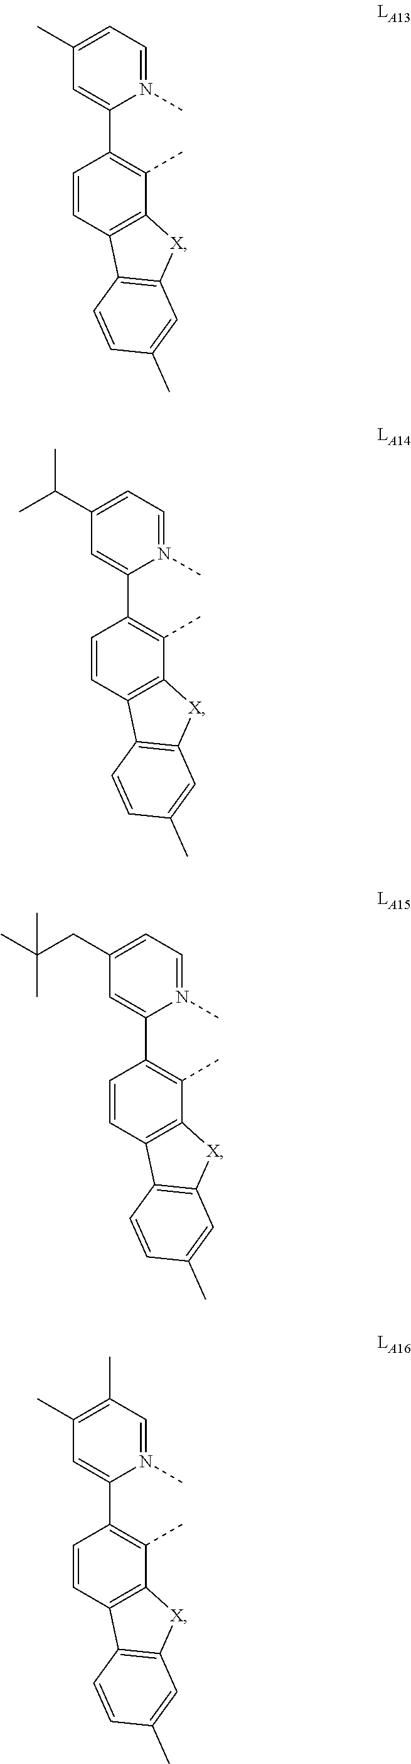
N1(C)=CC=C(C)C=C1C1=C(C)C2=C(C=C1)C1=C([X]2)C=C(C)C=C1.N1(C)=CC=C(C(C)C)C=C1C1=C(C)C2=C(C=C1)C1=C([X]2)C=C(C)C=C1.N1(C)=CC=C(CC(C)(C)C)C=C1C1=C(C)C2=C(C=C1)C1=C([X]2)C=C(C)C=C1.N1(C)=CC(C)=C(C)C=C1C1=C(C)C2=C(C=C1)C1=C([X]2)C=C(C)C=C1
